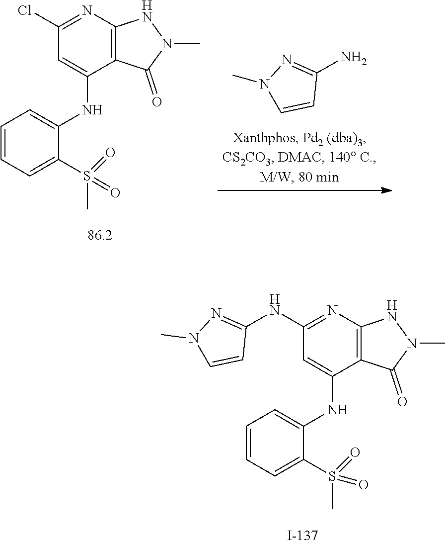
S(C1=CC=CC=C1NC1=CC(NC2=NN(C)C=C2)=NC2=C1C(=O)N(C)N2)(C)(=O)=O.S(C1=CC=CC=C1NC1=CC(Cl)=NC2=C1C(=O)N(C)N2)(C)(=O)=O.C1(N)=NN(C)C=C1
